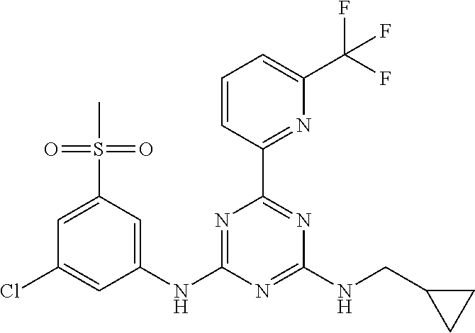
C1=C(S(=O)(=O)C)C=C(NC2=NC(C3=NC(C(F)(F)F)=CC=C3)=NC(NCC3CC3)=N2)C=C1Cl
